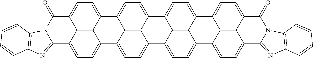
C12=CC=C3C(=O)N4C(=NC5=C4C=CC=C5)C4=CC=C(C1=C34)C1=CC=C3C4=C1C2=CC=C4C1=CC=C2C4=C1C3=CC=C4C1=CC=C3C4=NC5=C(N4C(=O)C4=CC=C2C1=C43)C=CC=C5
